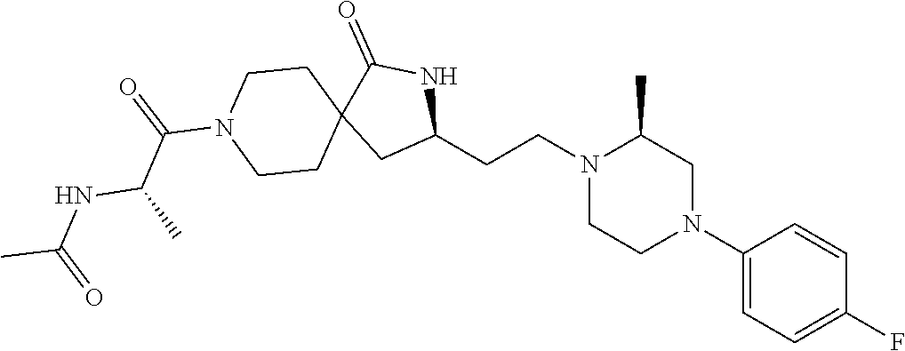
C1(N2CC(C)N(CCC3NC(=O)C4(C3)CCN(C(=O)C(C)NC(C)=O)CC4)CC2)=CC=C(F)C=C1
